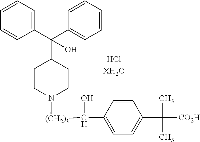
C1(C(C2=CC=CC=C2)(C2CCN([(CH2)3]C(C3=CC=C(C(C)(C)[CO2H])C=C3)O)CC2)O)=CC=CC=C1
